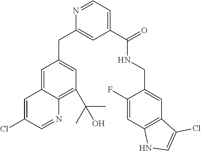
C1=NC(CC2=CC(C(C)(C)O)=C3C(=C2)C=C(Cl)C=N3)=CC(C(NCC2=CC3=C(C=C2F)NC=C3Cl)=O)=C1
